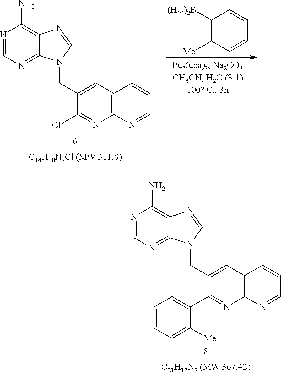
C1([(HO)2B])=C([Me])C=CC=C1.N1=CN=C2C(=C1N)N=CN2CC1=CC2=C(N=C1Cl)N=CC=C2.N1=CN=C2C(=C1N)N=CN2CC1=CC2=C(N=C1C1=CC=CC=C1[Me])N=CC=C2
